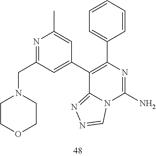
N1=C(CN2CCOCC2)C=C(C2=C(C3=CC=CC=C3)N=C(N)N3C2=NN=C3)C=C1C
